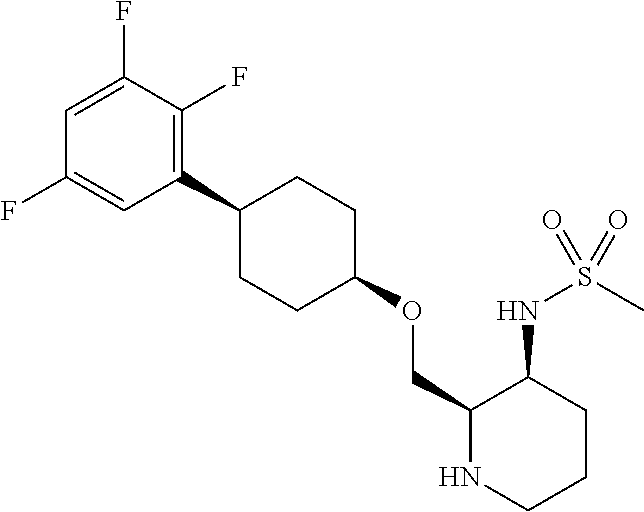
C1=C(F)C(F)=C(C2CCC(OCC3NCCCC3NS(=O)(C)=O)CC2)C=C1F
